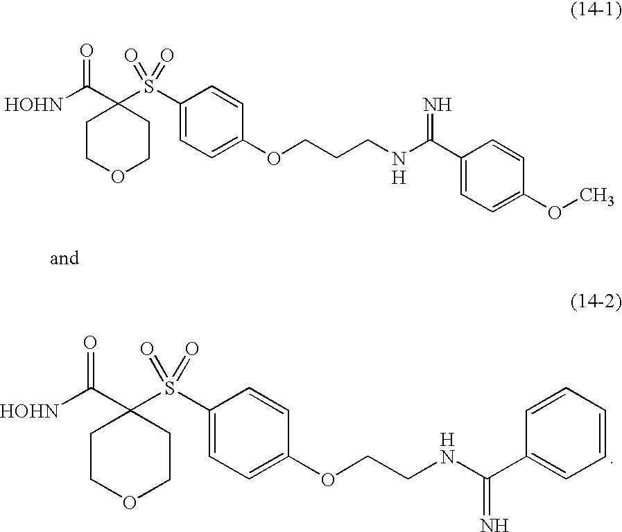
[H].[HOHN]C(C1(S(C2=CC=C(OCCCNC(C3=CC=C(OC)C=C3)=N)C=C2)(=O)=O)CCOCC1)=O.[HOHN]C(C1(S(C2=CC=C(OCCNC(C3=CC=CC=C3)=N)C=C2)(=O)=O)CCOCC1)=O.[H]
